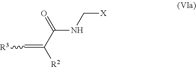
C(NC(C([R2])=C[R3])=O)[X]
